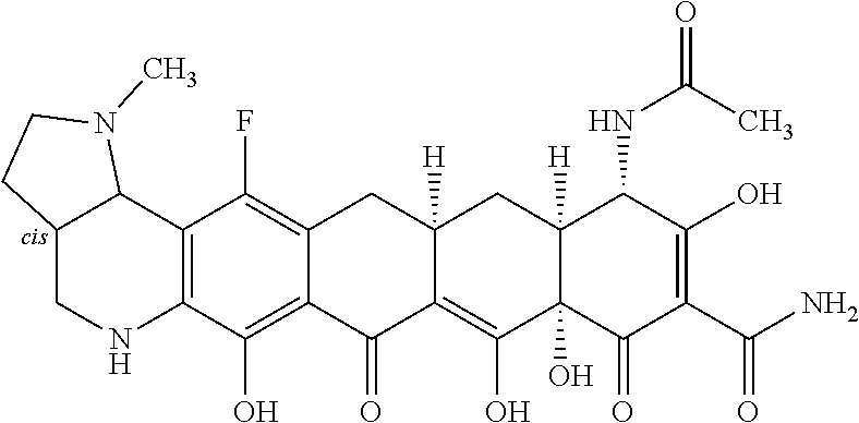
C12=C(C(O)=C3C(=C1F)CC1([H])CC4([H])C(NC(C)=O)C(O)=C(C(=O)N)C(=O)C4(O)C(O)=C1C3=O)NCC1C2N(C)CC1
